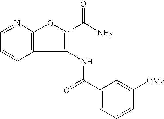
C1=CC=NC2=C1C(NC(C1=CC=CC([OMe])=C1)=O)=C(C(N)=O)O2
